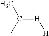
CC(C)=[H][H]
